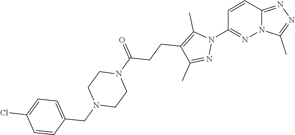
C1=CC2=NN=C(C)N2N=C1N1C(C)=C(CCC(N2CCN(CC3=CC=C(Cl)C=C3)CC2)=O)C(C)=N1
